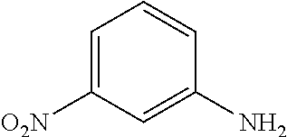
C1=C([O2N])C=C(N)C=C1
